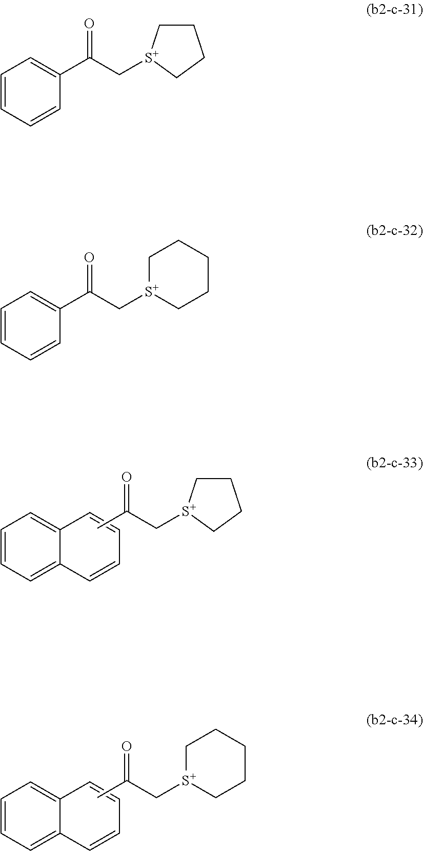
C([S+]1CCCC1)C(=O)C.C1=CC=C2C(=C1)C=CC=C2.C([S+]1CCCCC1)C(=O)C.C1=CC=C2C(=C1)C=CC=C2.C1=CC=CC(C(C[S+]2CCCC2)=O)=C1.C1=CC=CC(C(C[S+]2CCCCC2)=O)=C1
